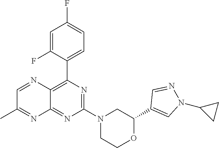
C1(C2=CN(C3CC3)N=C2)OCCN(C2=NC(C3=CC=C(F)C=C3F)=C3C(=N2)N=C(C)C=N3)C1
